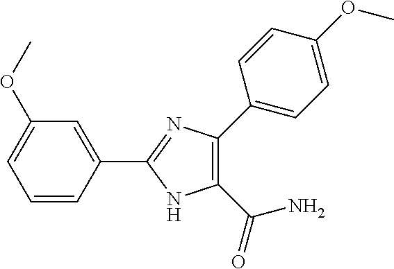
C1(OC)=CC=CC(C2=NC(C3=CC=C(OC)C=C3)=C(C(=O)N)N2)=C1
